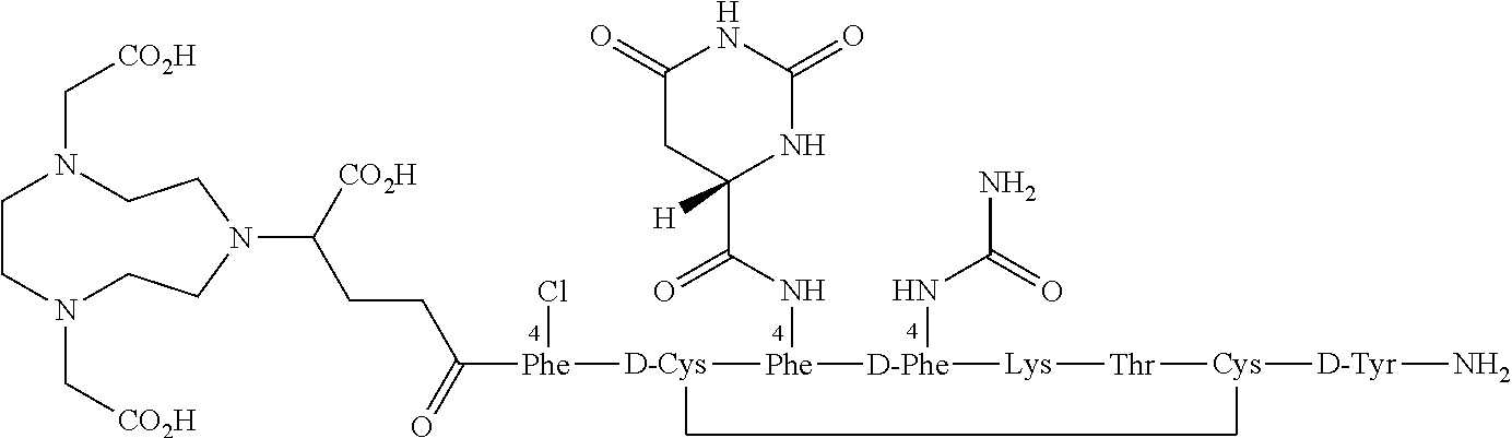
C1CN(C[CO2H])CCN(C(CCC([Phe](Cl)[D-Cys][Phe](NC(C2([H])NC(=O)NC(=O)C2)=O)[D-Phe](NC(N)=O)[Lys][Thr][Cys][D-Tyr]N)=O)[CO2H])CCN1C[CO2H]
